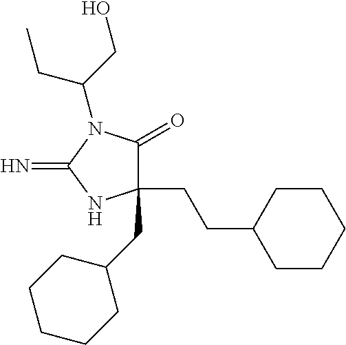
C1(CC2CCCCC2)(CCC2CCCCC2)C(=O)N(C(CC)CO)C(=N)N1
